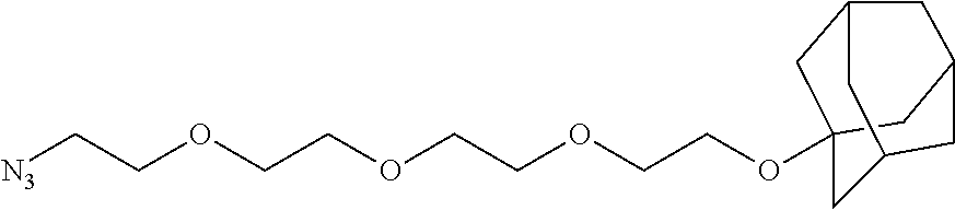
[N3]CCOCCOCCOCCOC12CC3CC(C1)CC(C2)C3
